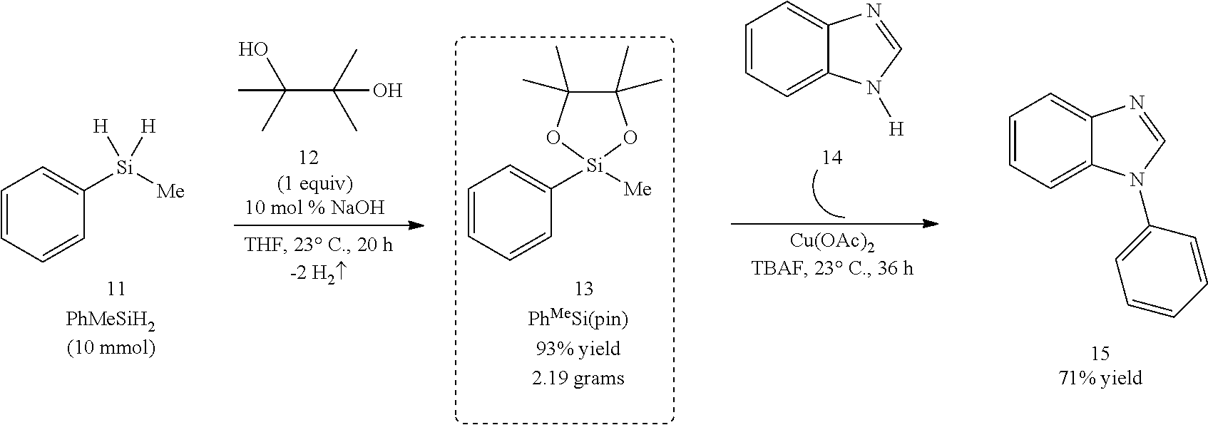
C1=CC=CC([Si]([H])([Me])[H])=C1.C(C(C)(C)O)(O)(C)C.C1=CC=CC([Si]2([Me])OC(C)(C)C(C)(C)O2)=C1.C1=CC=C2C(=C1)N=CN2[H].C1=CC=C2C(=C1)N=CN2C1=CC=CC=C1
